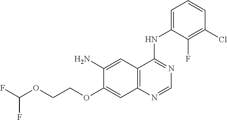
C12=C(N=CN=C1NC1=CC=CC(Cl)=C1F)C=C(OCCOC(F)F)C(N)=C2
